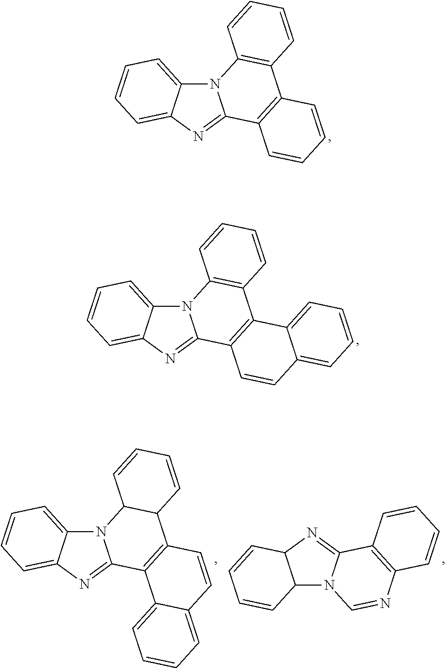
N12C3=CC=CC=C3N=C1C1=C(C3=C2C=CC=C3)C=CC=C1.N12C3=CC=CC=C3N=C1C1=C(C3=C2C=CC=C3)C2=CC=CC=C2C=C1.N12C3=CC=CC=C3N=C1C1=C(C3C2C=CC=C3)C=CC2=CC=CC=C12.C12N3C(=NC1C=CC=C2)C1=C(N=C3)C=CC=C1
